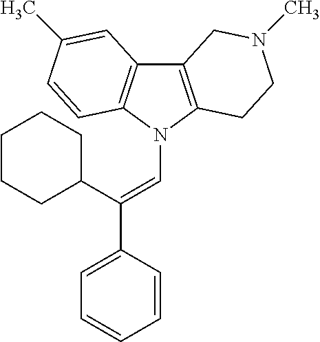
C12=C(N(C=C(C3CCCCC3)C3=CC=CC=C3)C3=C1C=C(C)C=C3)CCN(C)C2
